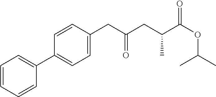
C1=CC=CC(C2=CC=C(CC(CC(C(OC(C)C)=O)C)=O)C=C2)=C1
